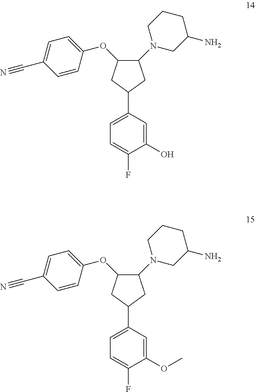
C1=C(F)C(O)=CC(C2CC(OC3=CC=C(C#N)C=C3)C(N3CC(N)CCC3)C2)=C1.C1=C(F)C(OC)=CC(C2CC(OC3=CC=C(C#N)C=C3)C(N3CC(N)CCC3)C2)=C1
